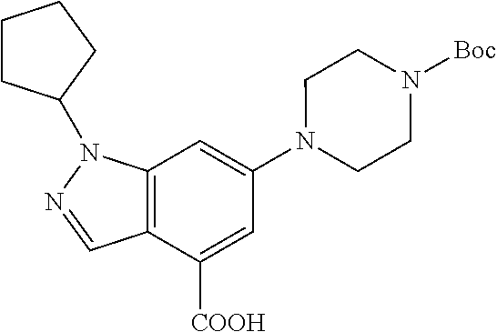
C12=C(C([COOH])=CC(N3CCN([Boc])CC3)=C1)C=NN2C1CCCC1
